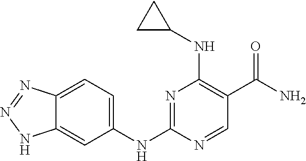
N1=C(NC2=CC=C3C(=C2)NN=N3)N=CC(C(N)=O)=C1NC1CC1
